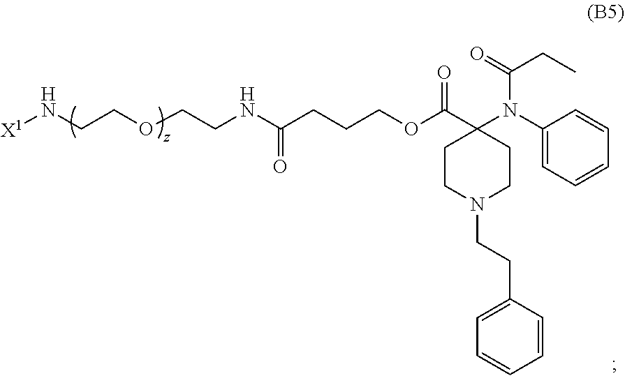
C1CN(CCC2=CC=CC=C2)CCC1(C(OCCCC(NCCOCCN[X1])=O)=O)N(C1=CC=CC=C1)C(=O)CC
